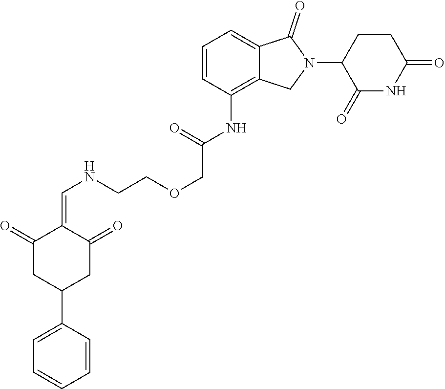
C1=CC(NC(COCCNC=C2C(=O)CC(C3=CC=CC=C3)CC2=O)=O)=C2C(=C1)C(=O)N(C1C(=O)NC(=O)CC1)C2
